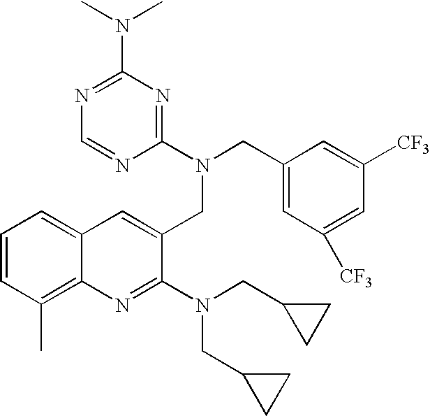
C12=CC=CC(C)=C1N=C(N(CC1CC1)CC1CC1)C(CN(C1=NC(N(C)C)=NC=N1)CC1=CC([CF3])=CC([CF3])=C1)=C2
